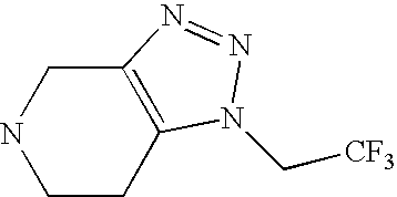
C1CC2=C(CN1)N=NN2C[CF3]
